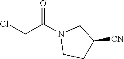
ClCC(N1CCC([CN])C1)=O
